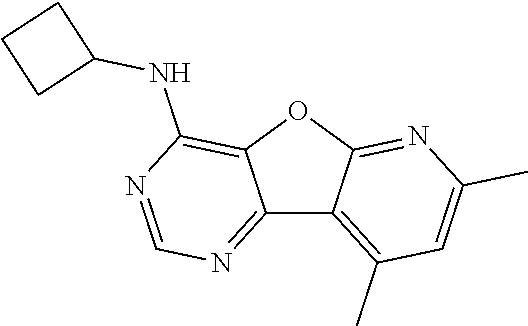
C12=NC=NC(NC3CCC3)=C1OC1=NC(C)=CC(C)=C21
